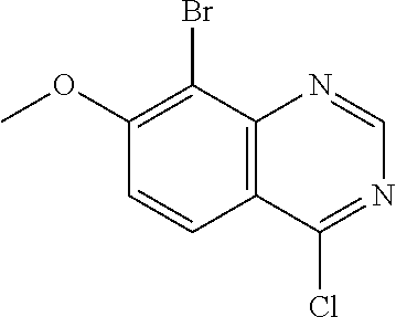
C1(OC)=C(Br)C2=C(C=C1)C(Cl)=NC=N2
